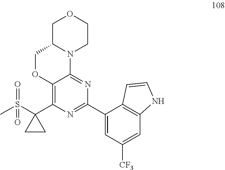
C1C2N(CCO1)C1=NC(C3=CC([CF3])=CC4=C3C=CN4)=NC(C3(S(C)(=O)=O)CC3)=C1OC2
